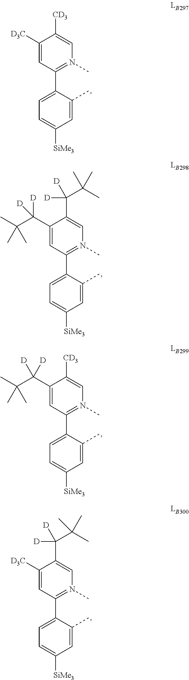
C1([D3C])=CC(C2=CC=C([SiMe3])C=C2C)=N(C)C=C1[CD3].C1(C([D])([D])C(C)(C)C)=CC(C2=CC=C([SiMe3])C=C2C)=N(C)C=C1C(C(C)(C)C)([D])[D].C1(C(C(C)(C)C)([D])[D])=CC(C2=CC=C([SiMe3])C=C2C)=N(C)C=C1[CD3].C1([D3C])=CC(C2=CC=C([SiMe3])C=C2C)=N(C)C=C1C(C(C)(C)C)([D])[D]
